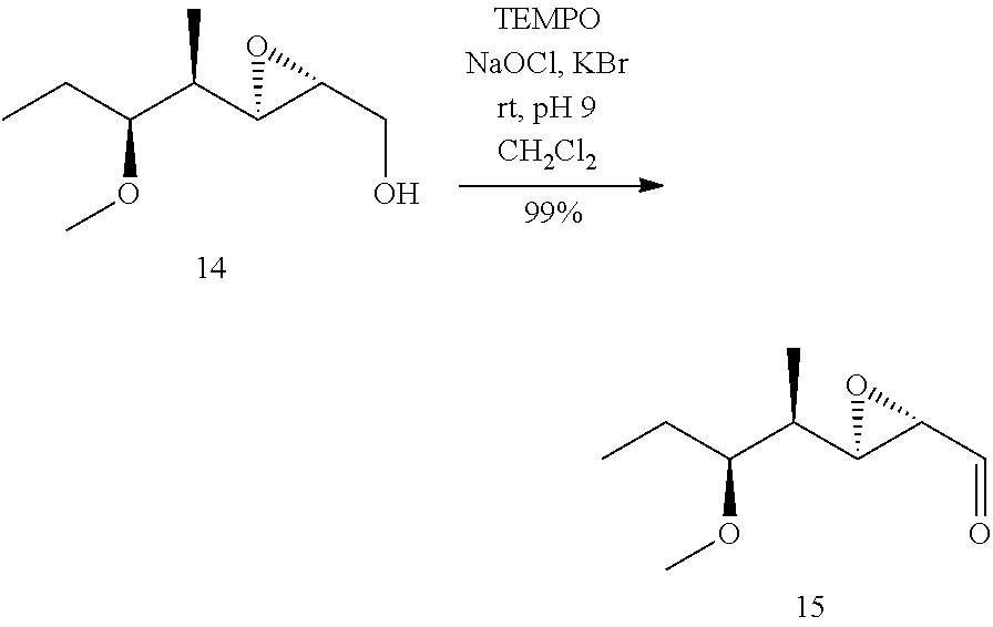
CCC(C(C1C(CO)O1)C)OC.CCC(C(C1C(C=O)O1)C)OC
